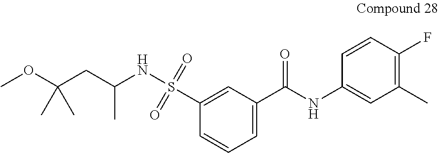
C1=C(S(NC(CC(OC)(C)C)C)(=O)=O)C=CC=C1C(NC1=CC(C)=C(F)C=C1)=O
